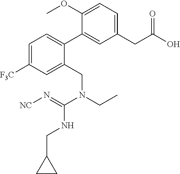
C1=C([F3C])C=C(CN(CC)C(=N[NC])NCC2CC2)C(C2=CC(CC(=O)O)=CC=C2OC)=C1
